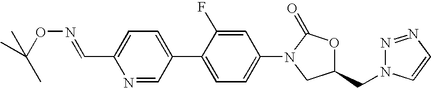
O(N=CC1=CC=C(C2=CC=C(N3CC(CN4N=NC=C4)OC3=O)C=C2F)C=N1)C(C)(C)C
